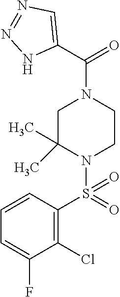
C1=CC(S(N2CCN(C(=O)C3=CN=NN3)CC2(C)C)(=O)=O)=C(Cl)C(F)=C1
